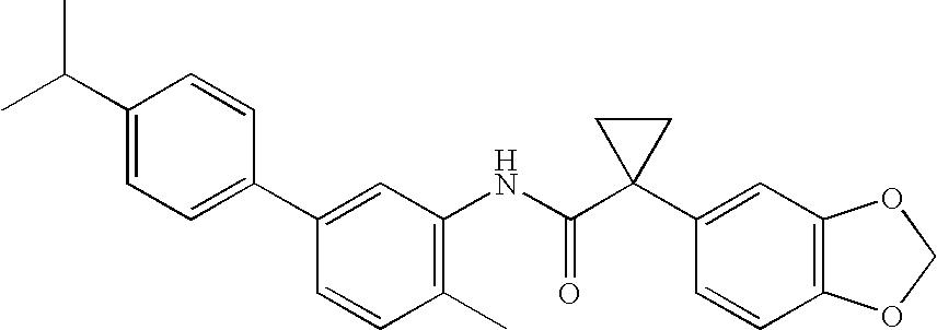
C1(C2=CC=C(C(C)C)C=C2)=CC(NC(C2(C3=CC4=C(C=C3)OCO4)CC2)=O)=C(C)C=C1
